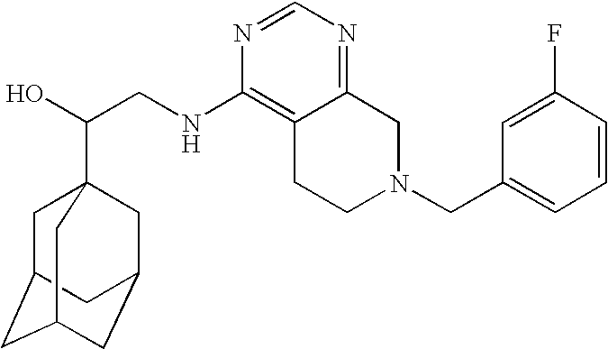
C(CNC1=C2C(=NC=N1)CN(CC1=CC=CC(F)=C1)CC2)(O)C12CC3CC(CC(C1)C3)C2
